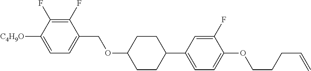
C1(F)=C(F)C([C4H9O])=CC=C1COC1CCC(C2=CC=C(OCCCC=C)C(F)=C2)CC1
